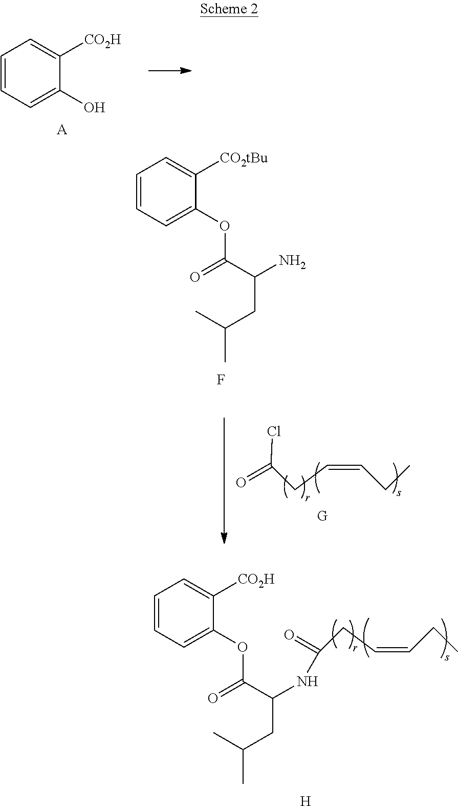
[H].C1=CC=C(OC(C(NC(CC=CCC)=O)CC(C)C)=O)C([CO2H])=C1.C1=CC=C(O)C([CO2H])=C1.[A].C(=CCC)CC(=O)Cl.[G].C1=CC=C(OC(C(N)CC(C)C)=O)C([CO2tBu])=C1.F
